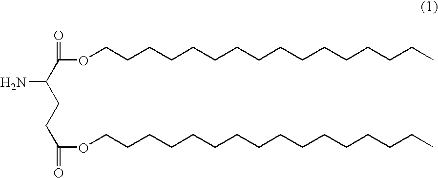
NC(C(=O)OCCCCCCCCCCCCCCCC)CCC(OCCCCCCCCCCCCCCCC)=O
